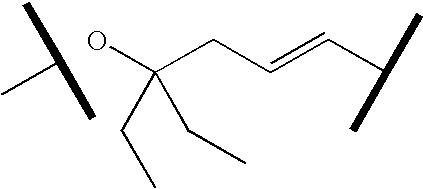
C(C=CC(C)C)C(CC)(CC)O.C(C)(C)C
